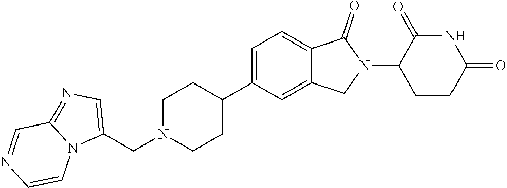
C1N(CC2=CN=C3N2C=CN=C3)CCC(C2=CC=C3C(=C2)CN(C2CCC(=O)NC2=O)C3=O)C1
